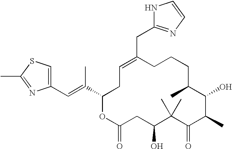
C1(C=C(C2CC=C(CC3=NC=CN3)CCCC(C)C(O)C(C)C(=O)C(C)(C)C(O)CC(=O)O2)C)=CSC(C)=N1
